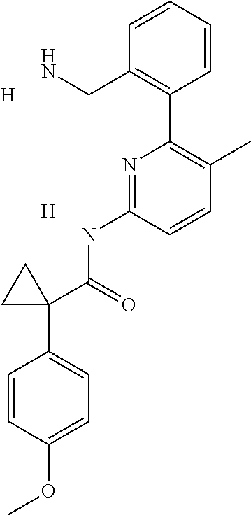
C1=CC=CC(C2=C(C)C=CC(NC(=O)C3(C4=CC=C(OC)C=C4)CC3)=N2)=C1CN.[H].[H]
